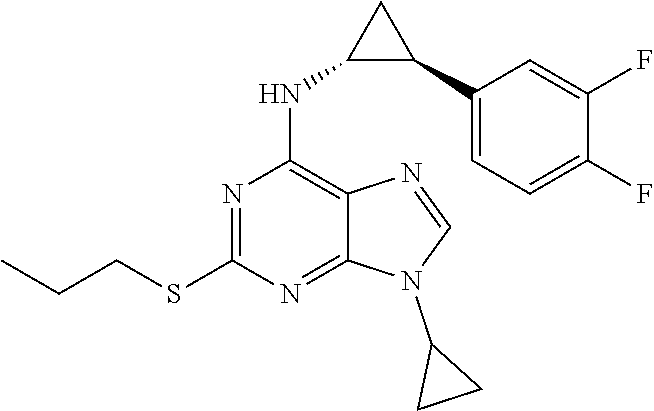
N1(C2CC2)C=NC2=C(NC3C(C4=CC=C(F)C(F)=C4)C3)N=C(SCCC)N=C12
